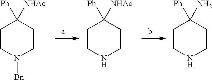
C1CN([Bn])CCC1([NHAc])[Ph].C1CNCCC1([NHAc])[Ph].C1CNCCC1(N)[Ph]
